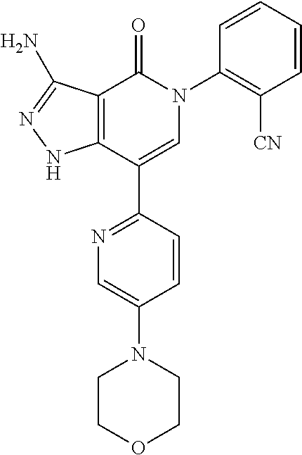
C12=C(C(C3=NC=C(N4CCOCC4)C=C3)=CN(C3=C([CN])C=CC=C3)C1=O)NN=C2N
